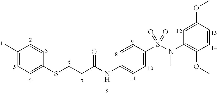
CC1=CC=C(SCCC(NC2=CC=C(S(=O)(=O)N(C3=C(OC)C=CC(OC)=C3)C)C=C2)=O)C=C1
